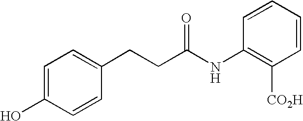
C1=C(O)C=CC(CCC(NC2=C([CO2H])C=CC=C2)=O)=C1
